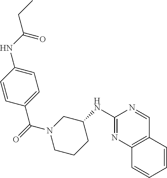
C1(NC2CN(C(C3=CC=C(NC(CC)=O)C=C3)=O)CCC2)=NC2=C(C=N1)C=CC=C2
